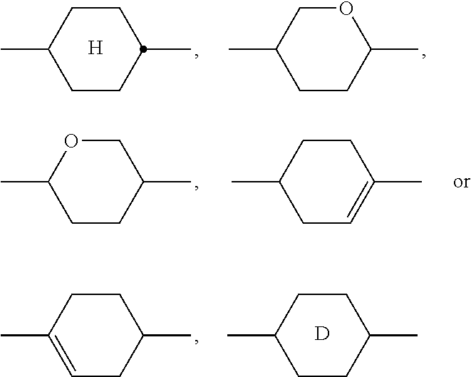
C1CC(C)CCC1C.[H].C1CC(C)OCC1C.C1CC(C)COC1C.C1C=C(C)CCC1C.C1=C(C)CCC(C)C1.C1CC(C)CCC1C.[D]
